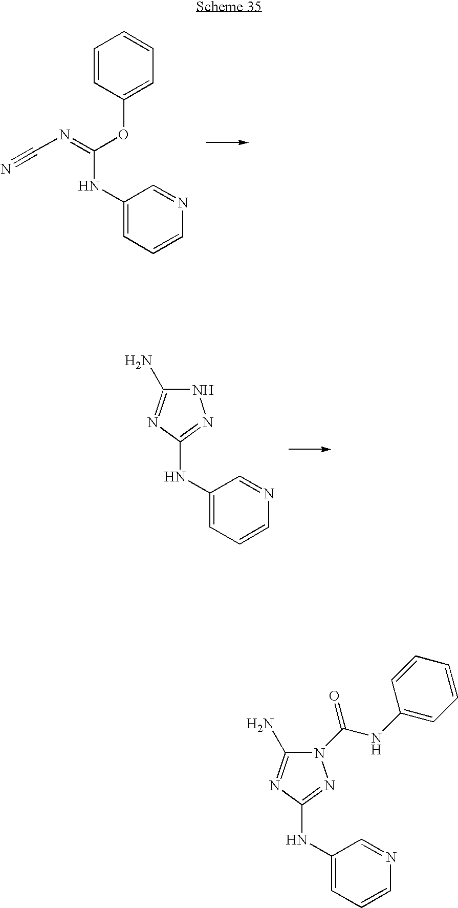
C1=CC(OC(NC2=CC=CN=C2)=NC#N)=CC=C1.C1(NC2=NNC(N)=N2)=CC=CN=C1.C1(NC2=NN(C(NC3=CC=CC=C3)=O)C(N)=N2)=CC=CN=C1
